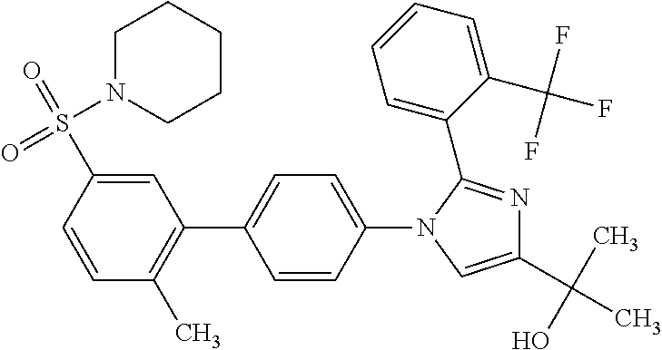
C1=C(S(N2CCCCC2)(=O)=O)C=CC(C)=C1C1=CC=C(N2C(C3=CC=CC=C3C(F)(F)F)=NC(C(C)(O)C)=C2)C=C1
